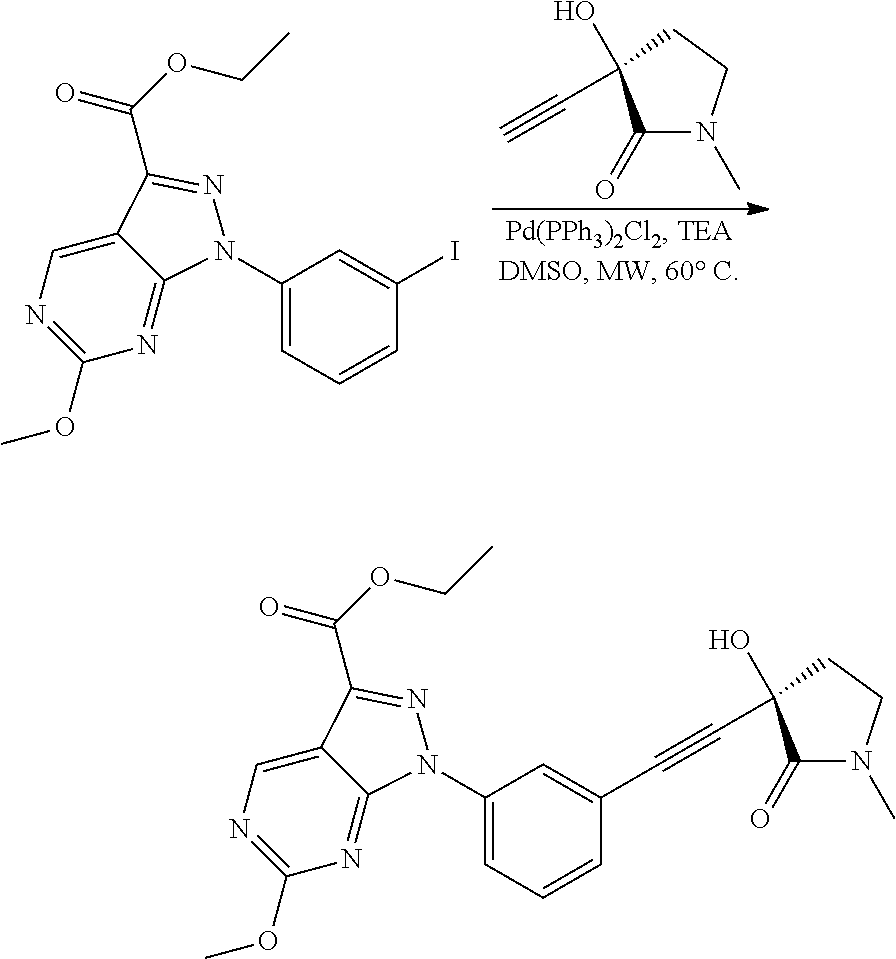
C1(=O)N(C)CCC1(O)C#C.C12=CN=C(OC)N=C1N(C1=CC=CC(I)=C1)N=C2C(OCC)=O.C12=CN=C(OC)N=C1N(C1=CC=CC(C#CC3(O)C(=O)N(C)CC3)=C1)N=C2C(OCC)=O
